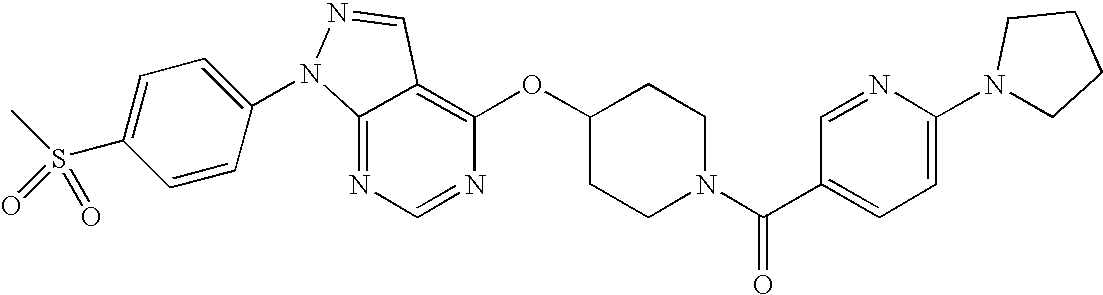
C12=NC=NC(OC3CCN(C(C4=CC=C(N5CCCC5)N=C4)=O)CC3)=C1C=NN2C1=CC=C(S(C)(=O)=O)C=C1
